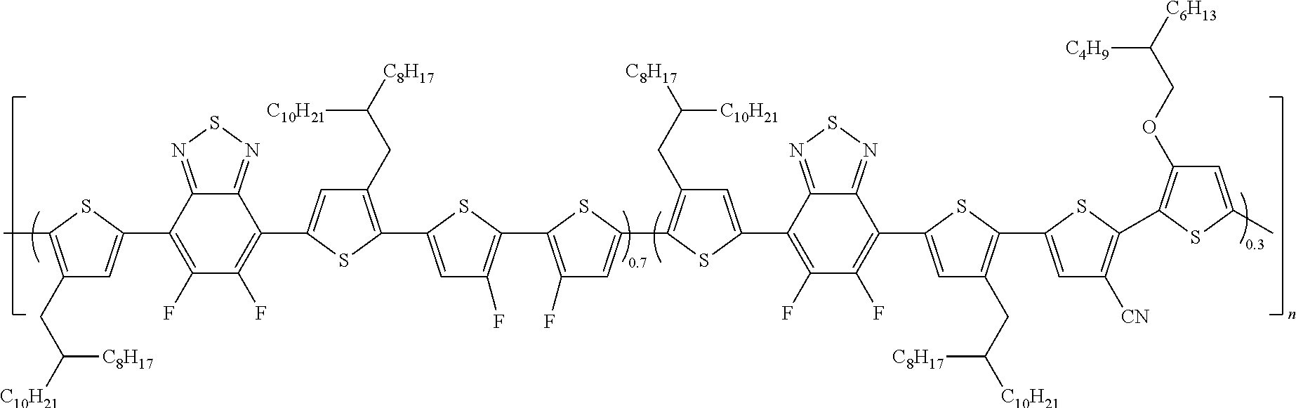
C12=NSN=C1C(C1=CC(CC([C8H17])[C10H21])=C(C3=CC(F)=C(C4=C(F)C=C(C5=C(CC([C8H17])[C10H21])C=C(C6=C(F)C(F)=C(C7=CC(CC([C10H21])[C8H17])=C(C8=CC([CN])=C(C9=C(OCC([C6H13])[C4H9])C=C(C)S9)S8)S7)C7=NSN=C76)S5)S4)S3)S1)=C(F)C(F)=C2C1=CC(CC([C10H21])[C8H17])=C(C)S1
